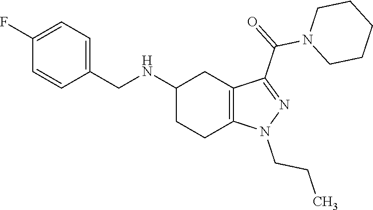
C1(NCC2=CC=C(F)C=C2)CCC2=C(C1)C(C(N1CCCCC1)=O)=NN2CCC
